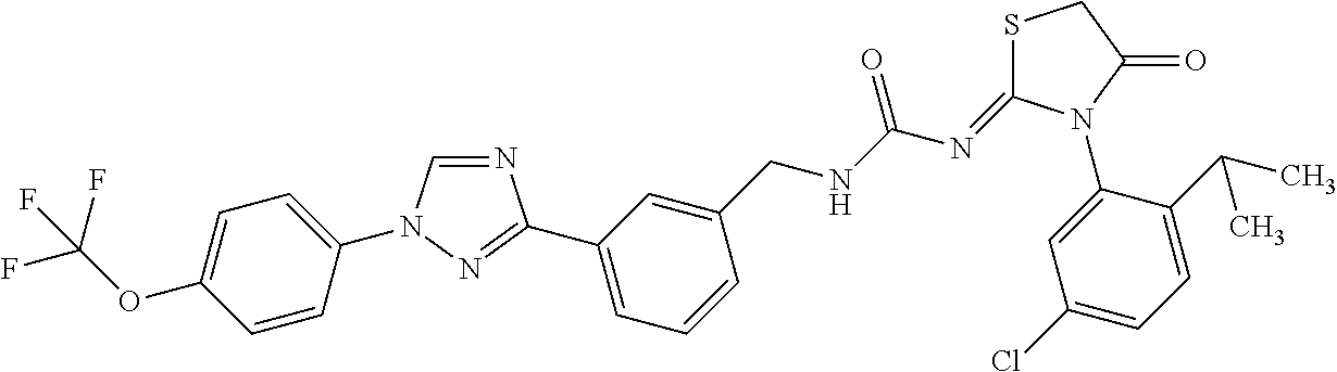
N1=CN(C2=CC=C(OC(F)(F)F)C=C2)N=C1C1=CC=CC(CNC(N=C2SCC(=O)N2C2=CC(Cl)=CC=C2C(C)C)=O)=C1
